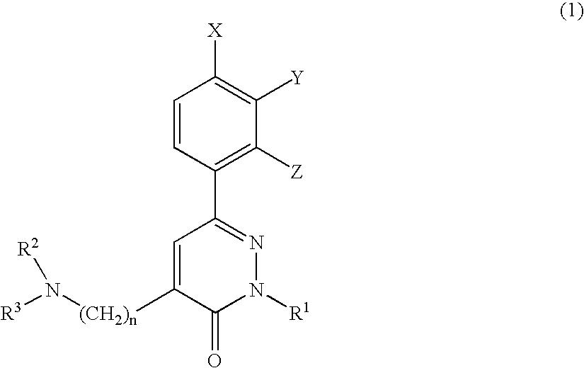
C1=CC(C2=NN([R1])C(=O)C([(CH2)n]N([R3])[R2])=C2)=C([Z])C([Y])=C1[X]
